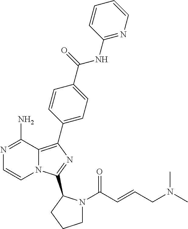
N12C(=C(C3=CC=C(C(NC4=NC=CC=C4)=O)C=C3)N=C1C1N(C(C=CCN(C)C)=O)CCC1)C(N)=NC=C2
